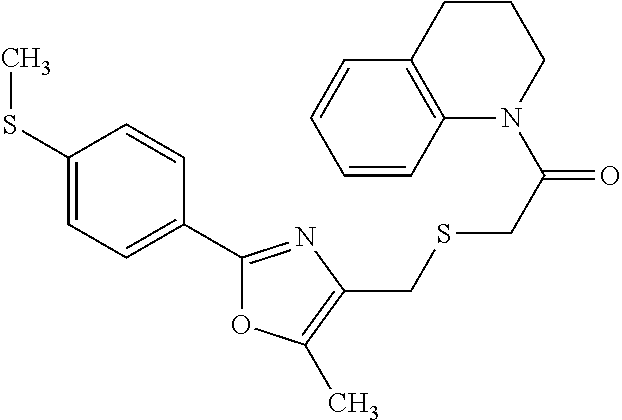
C1(SC)=CC=C(C2=NC(CSCC(N3C4=C(C=CC=C4)CCC3)=O)=C(C)O2)C=C1
